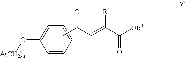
C1=CC=CC=C1O[A(CH2)n].CC(C=C([R14])C([OR1])=O)=O
